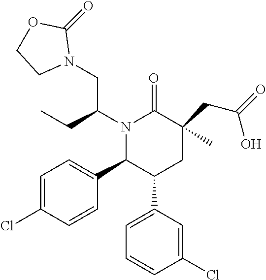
N1(C(CC)CN2C(=O)OCC2)C(C2=CC=C(Cl)C=C2)C(C2=CC=CC(Cl)=C2)CC(CC(=O)O)(C)C1=O
